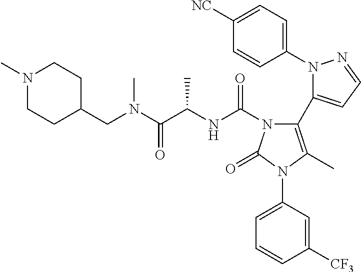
C1(N2N=CC=C2C2=C(C)N(C3=CC=CC([CF3])=C3)C(=O)N2C(NC(C(N(CC2CCN(C)CC2)C)=O)C)=O)=CC=C([NC])C=C1
